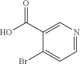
C1(C(O)=O)=CN=CC=C1Br
